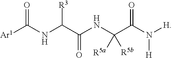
[Ar1]C(NC(C(=O)NC(C(N([H])[H])=O)([R5a])[R5b])[R3])=O
